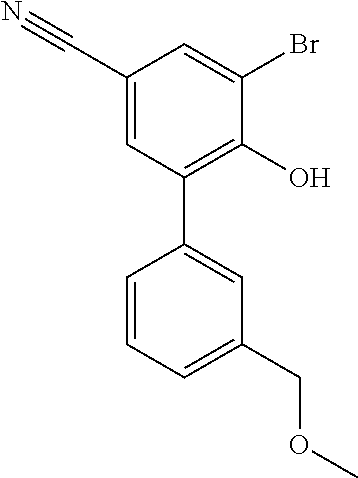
C1=C(C#N)C=C(Br)C(O)=C1C1=CC(COC)=CC=C1
